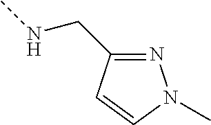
CNCC1=NN(C)C=C1
